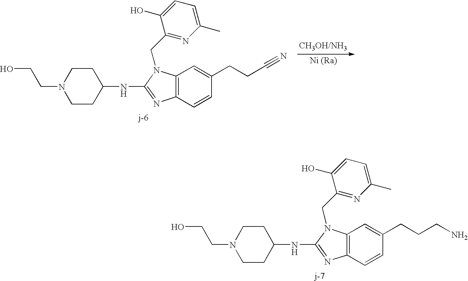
C12=C(C=CC(CCCN)=C1)N=C(NC1CCN(CCO)CC1)N2CC1=NC(C)=CC=C1O.C12=C(C=CC(CCC#N)=C1)N=C(NC1CCN(CCO)CC1)N2CC1=NC(C)=CC=C1O.[Ni (Ra)]
